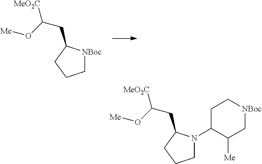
C1[NBoc]C(CC([MeO2C])O[Me])CC1.C1N(C2C([Me])C[NBoc]CC2)C(CC([MeO2C])O[Me])CC1
